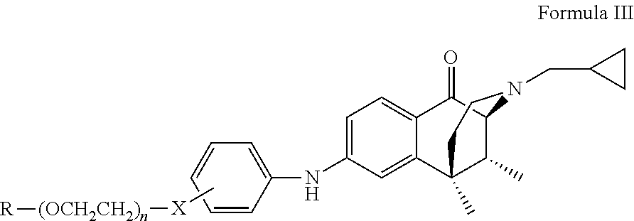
C1=C(NC2=CC=C3C(=C2)C2(C)C(C)C(C3=O)N(CC3CC3)CC2)C=CC=C1.C[X][(OCH2CH2)n][R]
